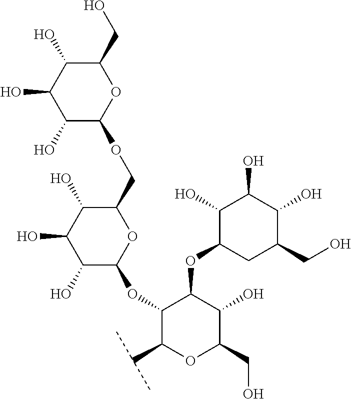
C1(O)C(OC2C(C(C)C)OC(CO)C(O)C2OC2CC(CO)C(O)C(O)C2O)OC(COC2C(O)C(O)C(O)C(CO)O2)C(O)C1O
